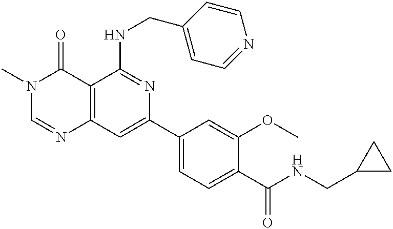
C12=C(C=C(C3=CC=C(C(NCC4CC4)=O)C(OC)=C3)N=C1NCC1=CC=NC=C1)N=CN(C)C2=O
